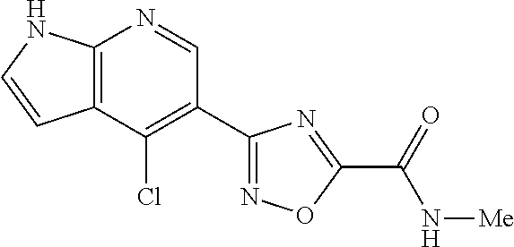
C12=C(C(Cl)=C(C3=NOC(C(=O)N[Me])=N3)C=N1)C=CN2
